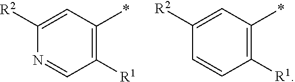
N1=CC([R1])=C(*)C=C1[R2].C1=CC([R1])=C(*)C=C1[R2]
